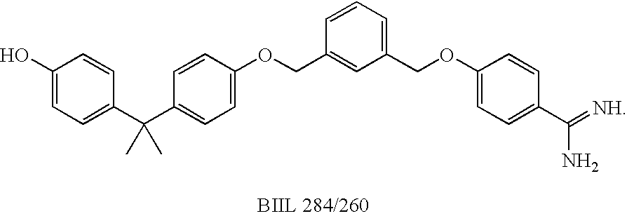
C1(O)=CC=C(C(C2=CC=C(OCC3=CC(COC4=CC=C(C(=[NH])N)C=C4)=CC=C3)C=C2)(C)C)C=C1
